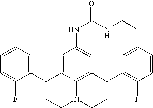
C1=CC=C(C2CCN3C4=C(C(C5=C(F)C=CC=C5)CC3)C=C(NC(=O)NCC)C=C24)C(F)=C1
